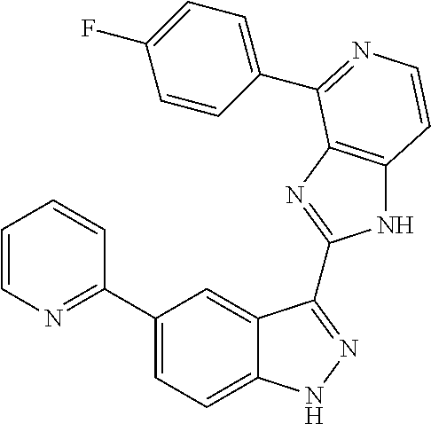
C1(C2=NC=CC=C2)=CC=C2C(=C1)C(C1=NC3=C(N1)C=CN=C3C1=CC=C(F)C=C1)=NN2
